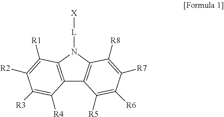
C12=C(N([L][X])C3=C1C([R5])=C([R6])C([R7])=C3[R8])C([R1])=C([R2])C([R3])=C2[R4]
